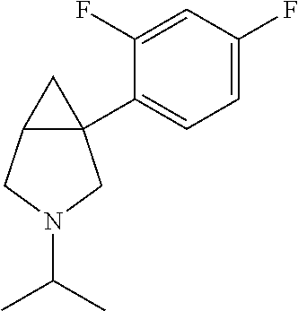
C1=C(F)C=C(F)C(C23CC2CN(C(C)C)C3)=C1
